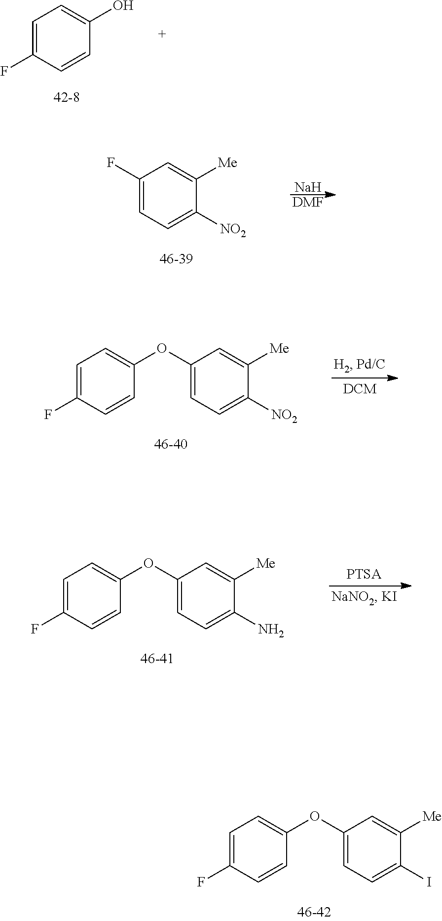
C1=C(F)C=CC(OC2=CC=C(I)C([Me])=C2)=C1.C1=C(F)C=CC(O)=C1.C1(F)=CC=C([NO2])C([Me])=C1.[Na].[DMF].C1=C(F)C=CC(OC2=CC=C([NO2])C([Me])=C2)=C1.C1=C(F)C=CC(OC2=CC=C(N)C([Me])=C2)=C1
